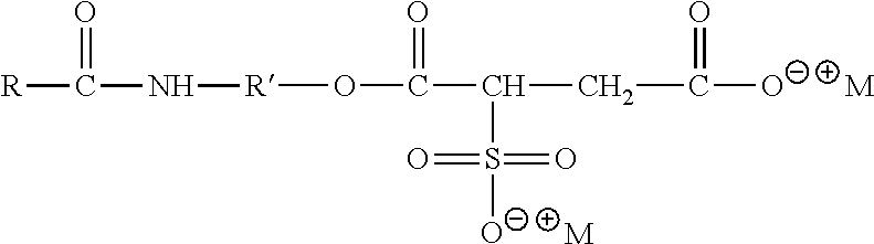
[M].C(=O)(CC(C(O[R]NC([R])=O)=O)S(=O)(=O)[O-])[O-].[M]
